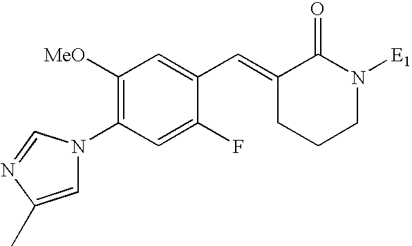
C1=C(C)N=CN1C1=C([MeO])C=C(C=C2CCCN([E1])C2=O)C(F)=C1
